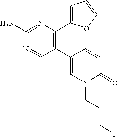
C1(C2=C(C3=CC=CO3)N=C(N)N=C2)=CN(CCCF)C(=O)C=C1
